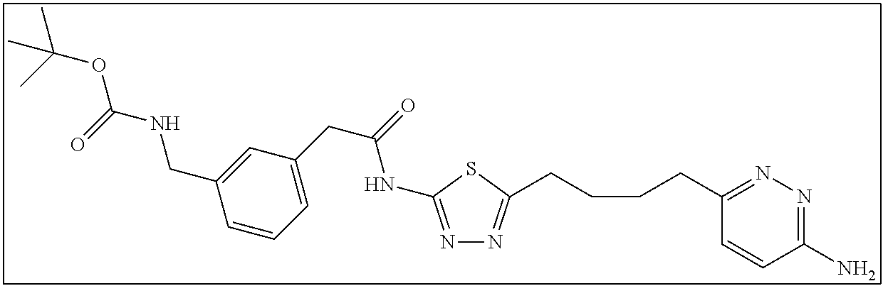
N1=C(NC(CC2=CC=CC(CNC(OC(C)(C)C)=O)=C2)=O)SC(CCCCC2=NN=C(N)C=C2)=N1
